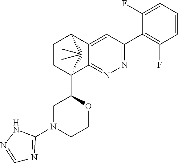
C1(F)=CC=CC(F)=C1C1=NN=C2C(=C1)C1CCC2(C2CN(C3=NC=NN3)CCO2)C1(C)C
